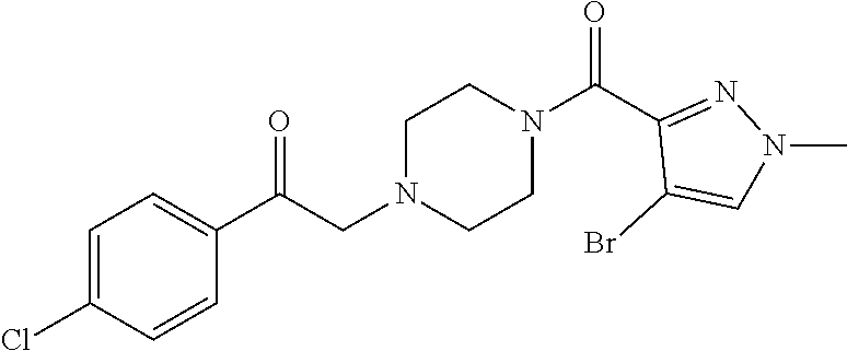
C1=C(Cl)C=CC(C(CN2CCN(C(C3=NN(C)C=C3Br)=O)CC2)=O)=C1
